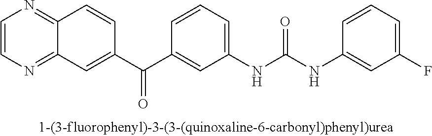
C1=CN=C2C(=N1)C=C(C(=O)C1=CC(NC(=O)NC3=CC(F)=CC=C3)=CC=C1)C=C2
